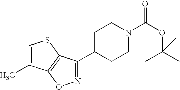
N1=C(C2CCN(C(OC(C)(C)C)=O)CC2)C2=C(O1)C(C)=CS2
